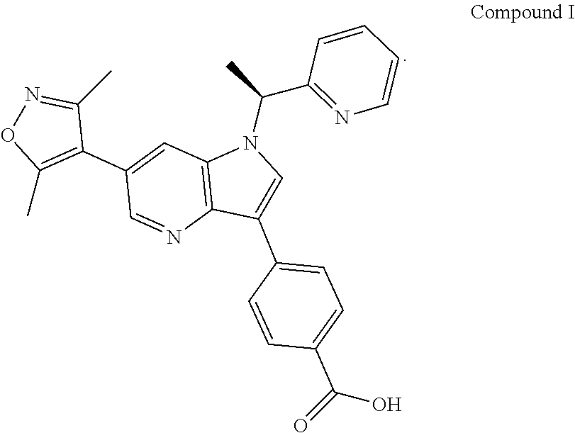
C1=CC=CN=C1C(C)N1C2=C(C(C3=CC=C(C(=O)O)C=C3)=C1)N=CC(C1=C(C)ON=C1C)=C2
